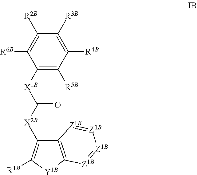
C1([R3B])=C([R4B])C([R5B])=C([X1B]C([X2B]C2=C([R1B])[Y1B]C3=C2[Z1B]=[Z1B][Z1B]=[Z1B]3)=O)C([R6B])=C1[R2B]
